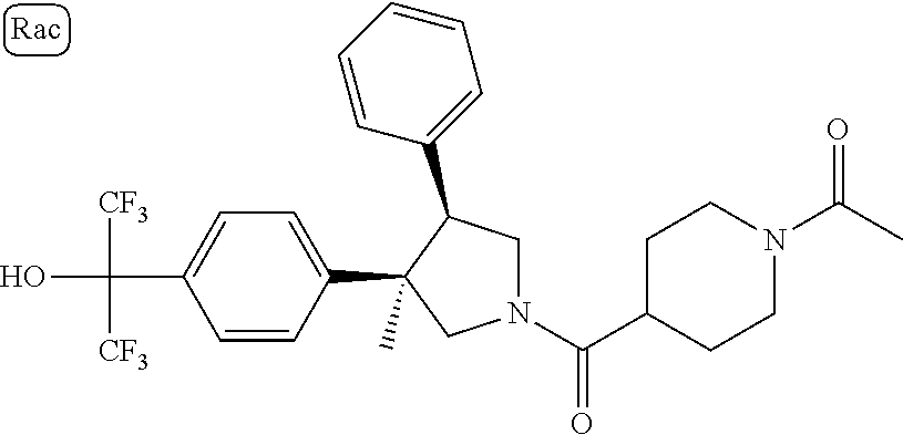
C(C1=CC=C(C2(C)CN(C(C3CCN(C(=O)C)CC3)=O)CC2C2=CC=CC=C2)C=C1)(O)([CF3])[CF3]
